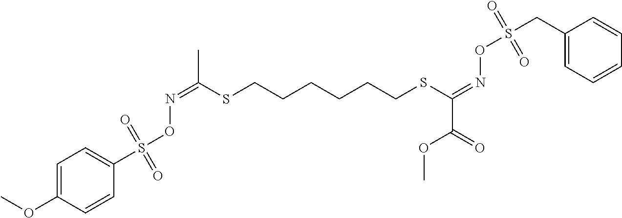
C1(S(ON=C(C)SCCCCCCSC(=NOS(CC2=CC=CC=C2)(=O)=O)C(OC)=O)(=O)=O)=CC=C(OC)C=C1
